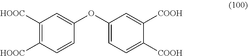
C1(OC2=CC=C([COOH])C([COOH])=C2)=CC([HOOC])=C([HOOC])C=C1
